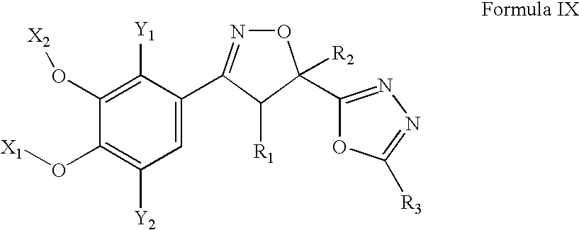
C1(O[X2])=C([Y1])C(C2=NOC([R2])(C3=NN=C([R3])O3)C2[R1])=CC([Y2])=C1O[X1]
